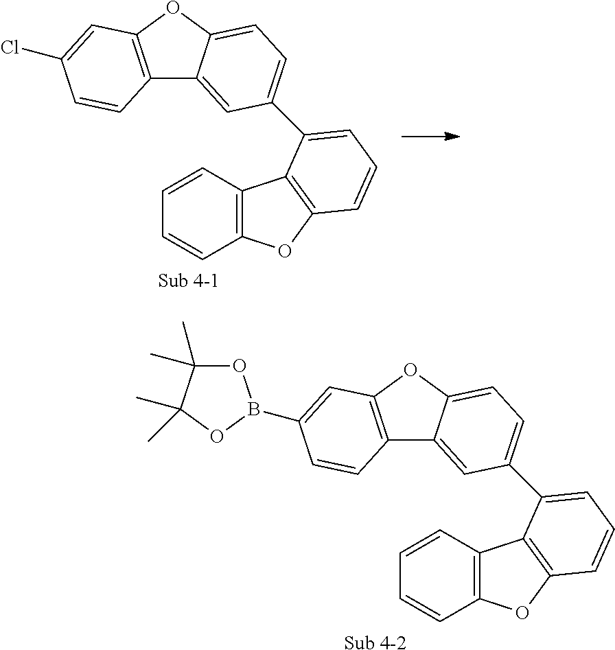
[Sub 4-2].C12=C(OC3=CC=C(C4=CC=CC5=C4C4=C(C=CC=C4)O5)C=C13)C=C(B1OC(C)(C)C(C)(C)O1)C=C2.[Sub 4-1].C12=C(OC3=CC=C(C4=CC=CC5=C4C4=C(C=CC=C4)O5)C=C13)C=C(Cl)C=C2
